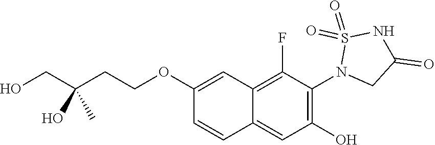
C1(OCCC(CO)(O)C)=CC2=C(F)C(N3CC(=O)NS3(=O)=O)=C(O)C=C2C=C1
